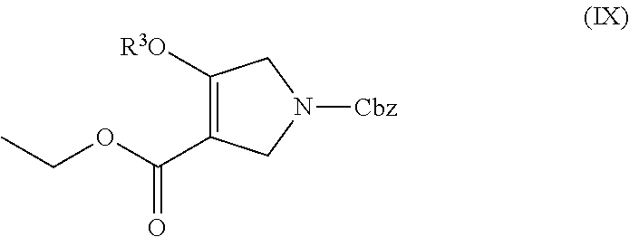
C1([R3O])=C(C(OCC)=O)CN([Cbz])C1
